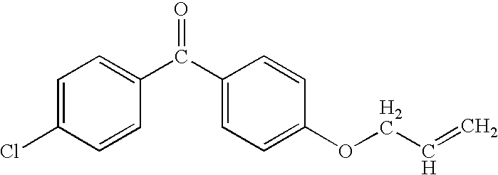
C1(Cl)=CC=C(C(C2=CC=C(OCC=C)C=C2)=O)C=C1
